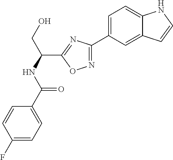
C1=C(C2=NOC(C(CO)NC(=O)C3=CC=C(F)C=C3)=N2)C=C2C(=C1)NC=C2
